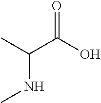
CC(C(O)=O)NC
